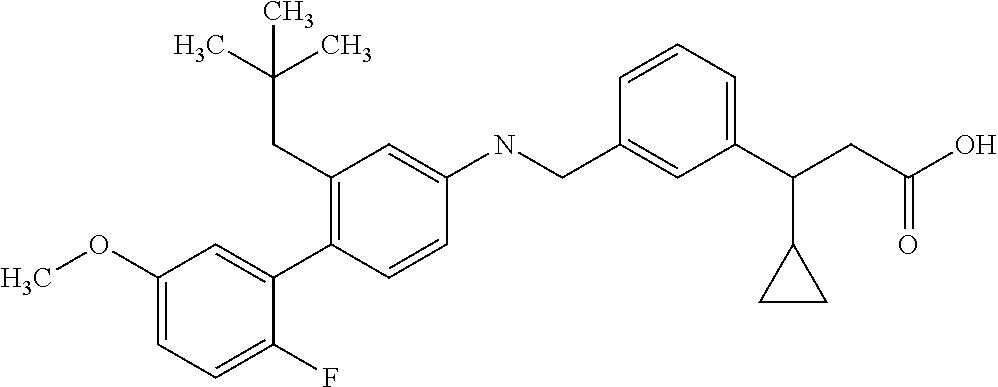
C1(OC)=CC=C(F)C(C2=C(CC(C)(C)C)C=C(NCC3=CC(C(CC(O)=O)C4CC4)=CC=C3)C=C2)=C1
